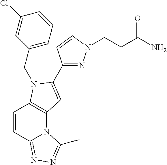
C1=CC2=NN=C(C)N2C2=C1N(CC1=CC=CC(Cl)=C1)C(C1=NN(CCC(N)=O)C=C1)=C2
